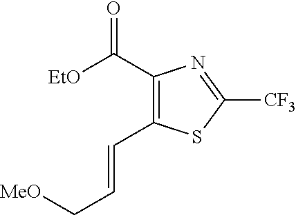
C(C1=C(C=CC[MeO])SC([CF3])=N1)(=O)[EtO]
